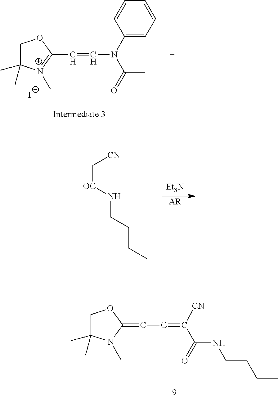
C1C(C)(C)N(C)C(=CC=C([CN])C(=O)NCCCC)O1.C1C(C)(C)[N+](C)=C(C=CN(C2=CC=CC=C2)C(=O)C)O1.[I-].[Et3N].[AR].C([OC]NCCCC)[CN]
